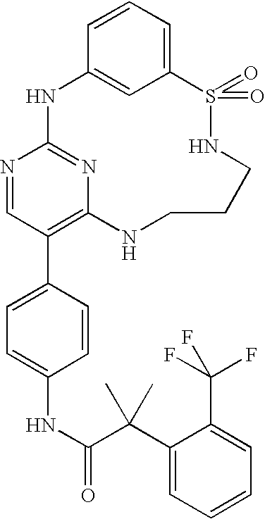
C12=CC=CC(=C1)NC1=NC(=C(C3=CC=C(NC(=O)C(C4=CC=CC=C4C(F)(F)F)(C)C)C=C3)C=N1)NCCCNS2(=O)=O
